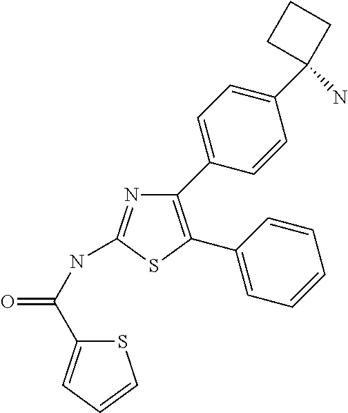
C1(C2(N)CCC2)=CC=C(C2=C(C3=CC=CC=C3)SC(NC(=O)C3=CC=CS3)=N2)C=C1
